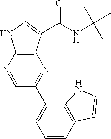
N1=CC(C2=CC=CC3=C2NC=C3)=NC2=C1NC=C2C(NC(C)(C)C)=O
